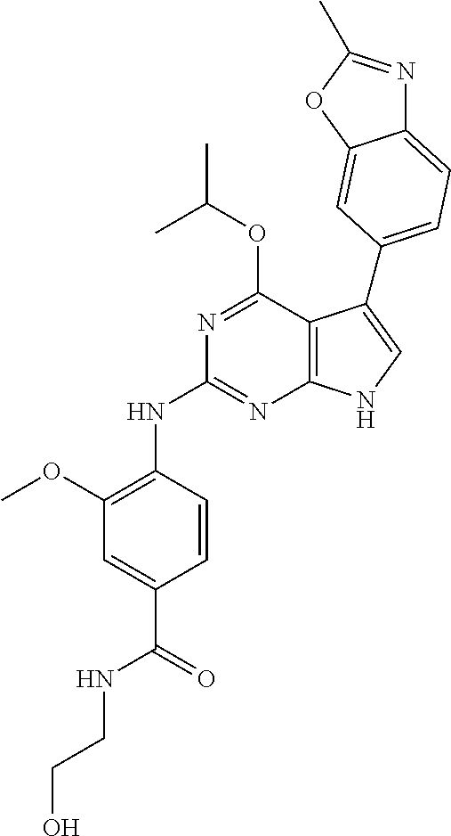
N(C1=NC2=C(C(OC(C)C)=N1)C(C1=CC=C3N=C(C)OC3=C1)=CN2)C1=C(OC)C=C(C(=O)NCCO)C=C1
